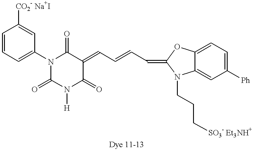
C1(=O)N([H])C(=O)C(=CC=CC=C2OC3=CC=C([Ph])C=C3N2CCC[SO3- Et3NH+])C(=O)N1C1=CC=CC([CO2- Na+I])=C1
